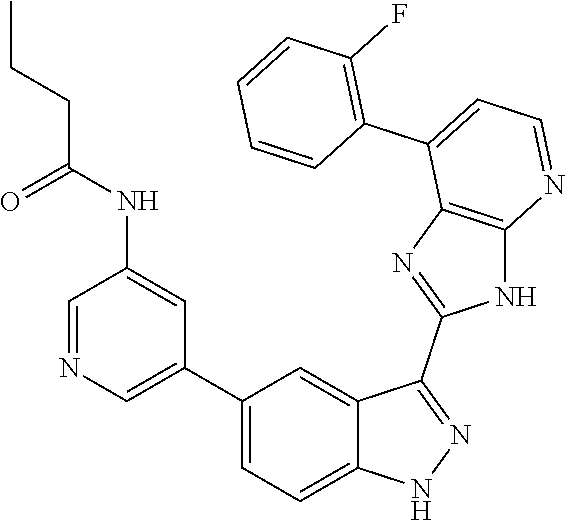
C1=NC=C(C2=CC=C3C(=C2)C(C2=NC4=C(N2)N=CC=C4C2=C(F)C=CC=C2)=NN3)C=C1NC(CCC)=O
